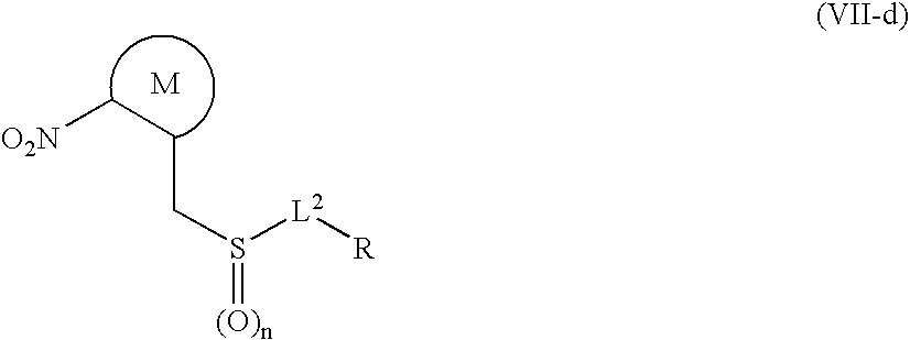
[O2N]CCCS([L2][R])=[(O)n]
